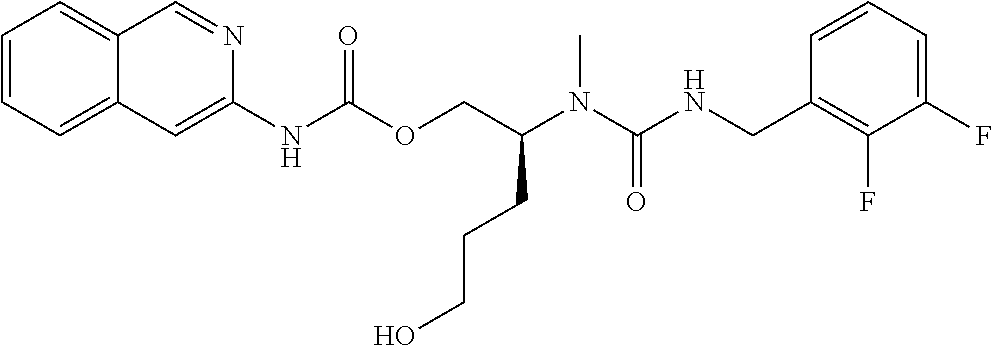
C1=CC(CNC(N(C(COC(NC2=CC3=CC=CC=C3C=N2)=O)CCCO)C)=O)=C(F)C(F)=C1
